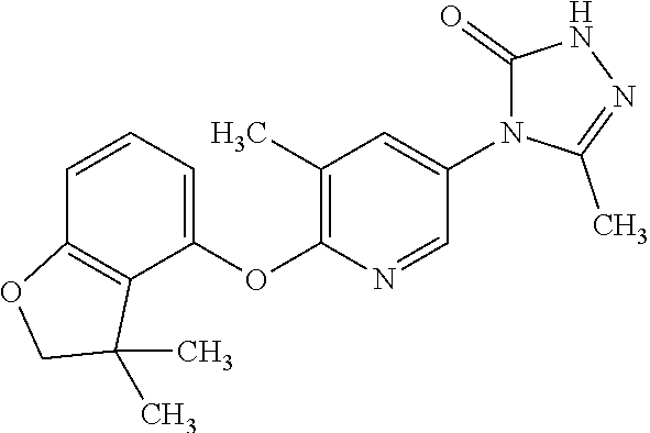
C1=CC=C(OC2=C(C)C=C(N3C(=O)NN=C3C)C=N2)C2=C1OCC2(C)C
